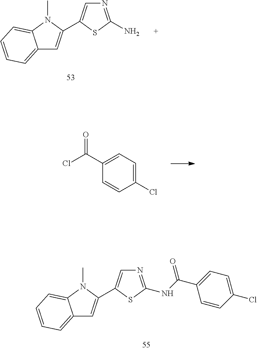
N1=C(N)SC(C2=CC3=CC=CC=C3N2C)=C1.C1(Cl)=CC=C(C(=O)Cl)C=C1.N1=C(NC(C2=CC=C(Cl)C=C2)=O)SC(C2=CC3=CC=CC=C3N2C)=C1
